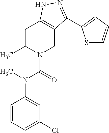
C1C(C)N(C(=O)N(C2=CC(Cl)=CC=C2)C)CC2=C1NN=C2C1=CC=CS1
